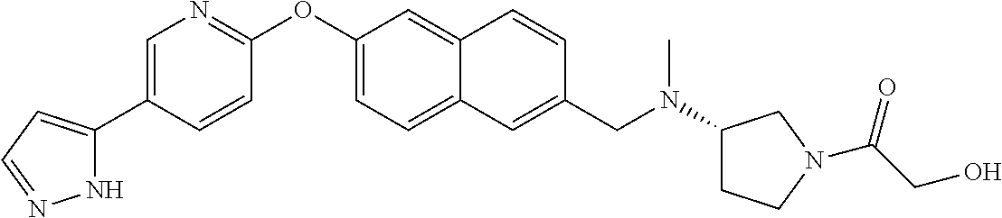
N1C(C2=CN=C(OC3=CC=C4C(=C3)C=CC(CN(C3CCN(C(CO)=O)C3)C)=C4)C=C2)=CC=N1
